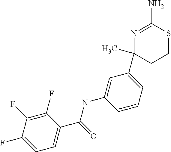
N1=C(N)SCCC1(C)C1=CC=CC(NC(C2=CC=C(F)C(F)=C2F)=O)=C1
